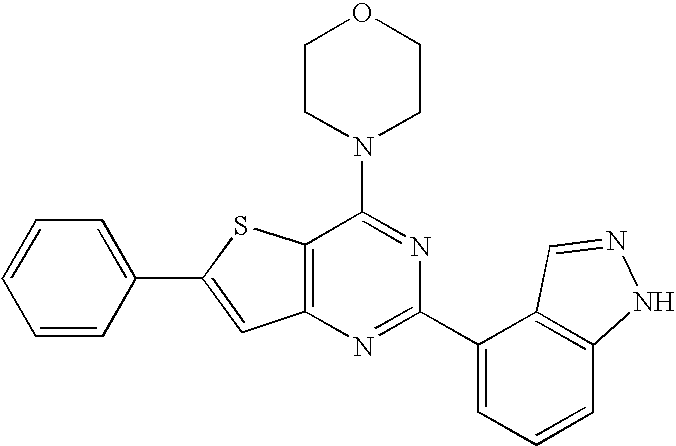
C1CN(C2=NC(C3=CC=CC4=C3C=NN4)=NC3=C2SC(C2=CC=CC=C2)=C3)CCO1
